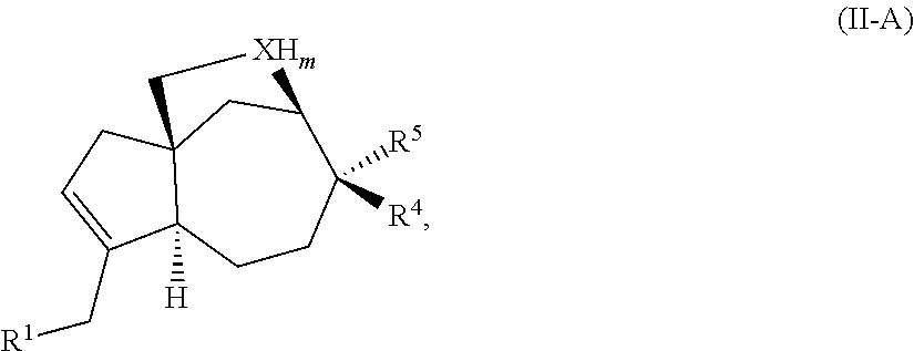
C([R1])C1=CCC23C1([H])CCC([R4])([R5])C(C2)[XHm]C3
